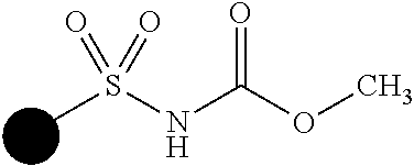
N(C(OC)=O)S(C)(=O)=O
